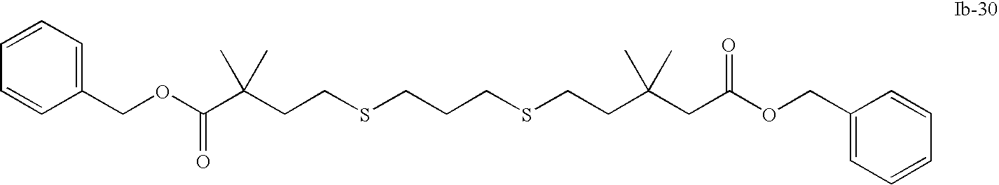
C(OC(C(CCSCCCSCCC(CC(OCC1=CC=CC=C1)=O)(C)C)(C)C)=O)C1=CC=CC=C1
